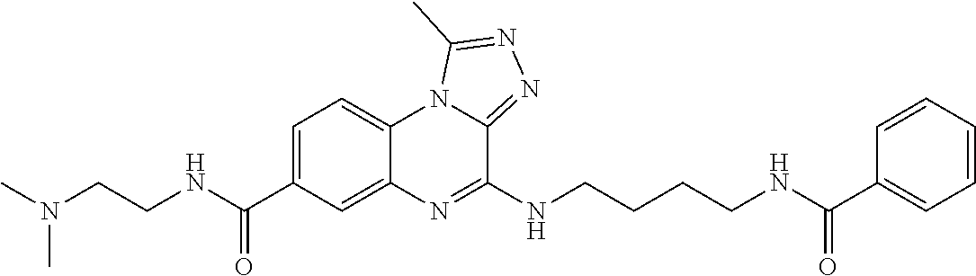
C1=C(C(NCCN(C)C)=O)C=C2C(=C1)N1C(=NN=C1C)C(NCCCCNC(C1=CC=CC=C1)=O)=N2
